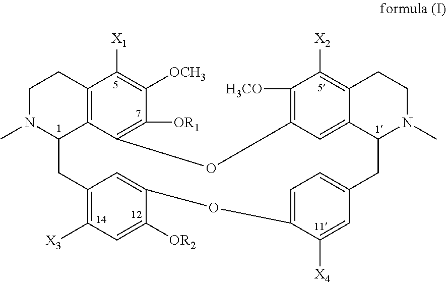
C12=C3C(=C([OR1])C([OCH3])=C1[X1])OC1=C([H3CO])C([X2])=C4C(=C1)C(N(C)CC4)CC1=CC=C(C([X4])=C1)OC1=CC(=C([X3])C=C1[OR2])CC3N(C)CC2
